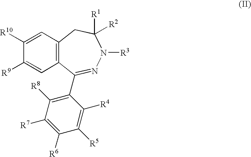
C1([R9])=CC2=C(C=C1[R10])CC([R1])([R2])N([R3])N=C2C1=C([R8])C([R7])=C([R6])C([R5])=C1[R4]
